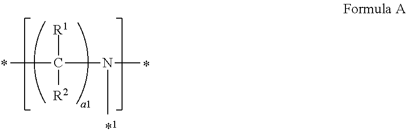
CC(N(C)C)([R1])[R2]
